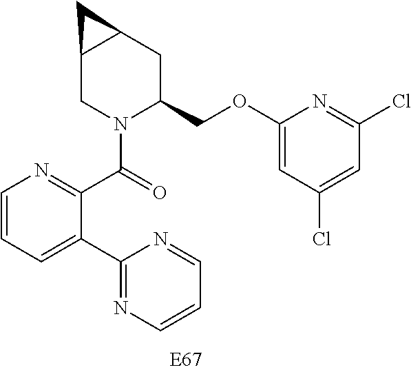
C1=CC=C(C2=NC=CC=N2)C(C(=O)N2C(COC3=CC(Cl)=CC(Cl)=N3)CC3C(C2)C3)=N1
